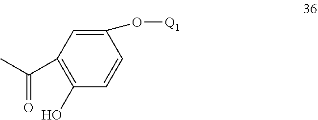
C1(O)=C(C(C)=O)C=C(O[Q1])C=C1
